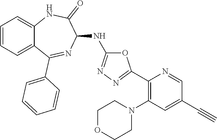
C1=CC=C2C(=C1)NC(=O)C(NC1=NN=C(C3=C(N4CCOCC4)C=C(C#C)C=N3)O1)N=C2C1=CC=CC=C1
